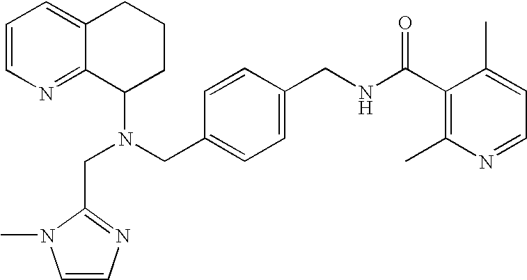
N(CC1=CC=C(CNC(C2=C(C)N=CC=C2C)=O)C=C1)(C1CCCC2=CC=CN=C12)CC1=NC=CN1C
